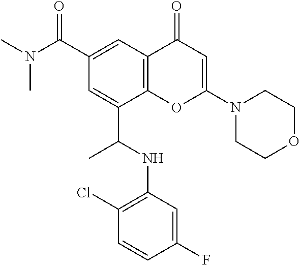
C1(C(N(C)C)=O)=CC2=C(C(C(NC3=C(Cl)C=CC(F)=C3)C)=C1)OC(N1CCOCC1)=CC2=O
